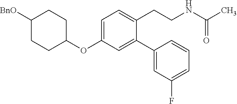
C1(OC2=CC=C(CCNC(C)=O)C(C3=CC(F)=CC=C3)=C2)CCC([BnO])CC1
